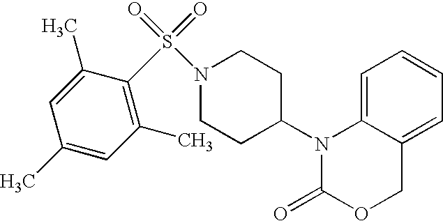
C1=C2C(=CC=C1)COC(=O)N2C1CCN(S(=O)(=O)C2=C(C)C=C(C)C=C2C)CC1
